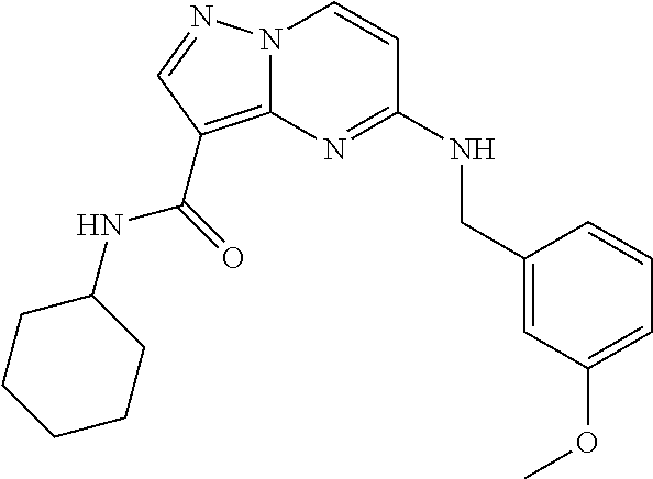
C1=C(OC)C=C(CNC2=NC3=C(C(NC4CCCCC4)=O)C=NN3C=C2)C=C1
